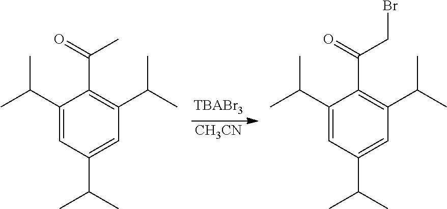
[CH3CN].C1(C(C)C)=CC(C(C)C)=CC(C(C)C)=C1C(=O)C.C1(C(C)C)=CC(C(C)C)=CC(C(C)C)=C1C(=O)CBr
